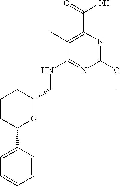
C1CC(C2=CC=CC=C2)OC(CNC2=NC(OC)=NC(C(=O)O)=C2C)C1
